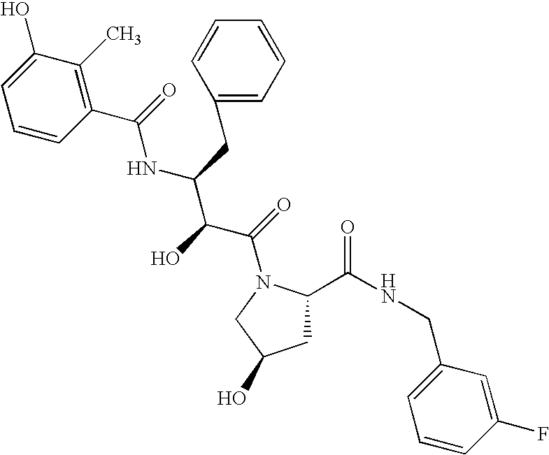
C1C(C(NCC2=CC=CC(F)=C2)=O)N(C(=O)C(C(NC(=O)C2=C(C)C(O)=CC=C2)CC2=CC=CC=C2)O)CC1O
